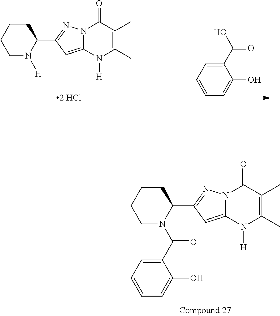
N1([H])C(C2=NN3C(=C2)N([H])C(C)=C(C)C3=O)CCCC1.C1=C(O)C(C(O)=O)=CC=C1.N1(C(C2=CC=CC=C2O)=O)C(C2=NN3C(=C2)N([H])C(C)=C(C)C3=O)CCCC1
